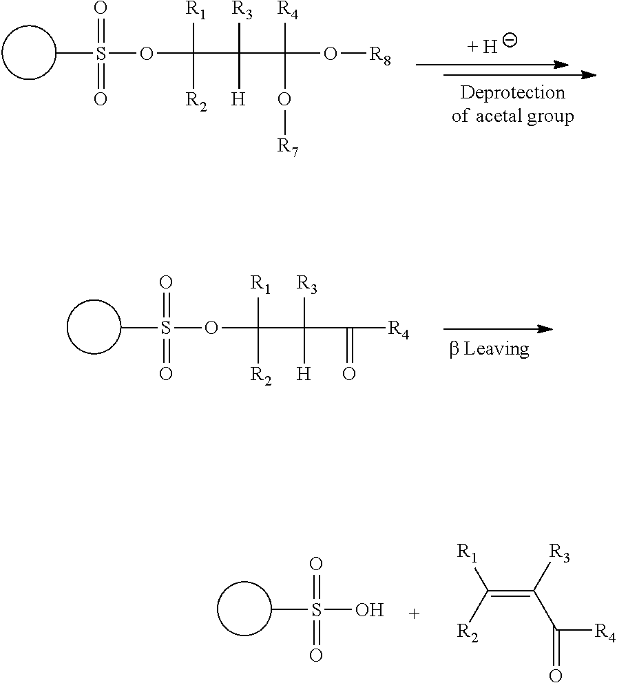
CS(OC(C(C(O[R8])([R4])O[R7])([R3])[H])([R1])[R2])(=O)=O.CS(OC(C(C([R4])=O)([R3])[H])([R1])[R2])(=O)=O.CS(O)(=O)=O.C(=C(C([R4])=O)[R3])([R1])[R2]
